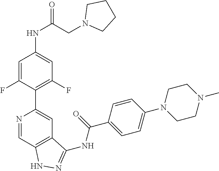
C(=O)(CN1CCCC1)NC1=CC(F)=C(C2=CC3=C(C=N2)NN=C3NC(C2=CC=C(N3CCN(C)CC3)C=C2)=O)C(F)=C1
